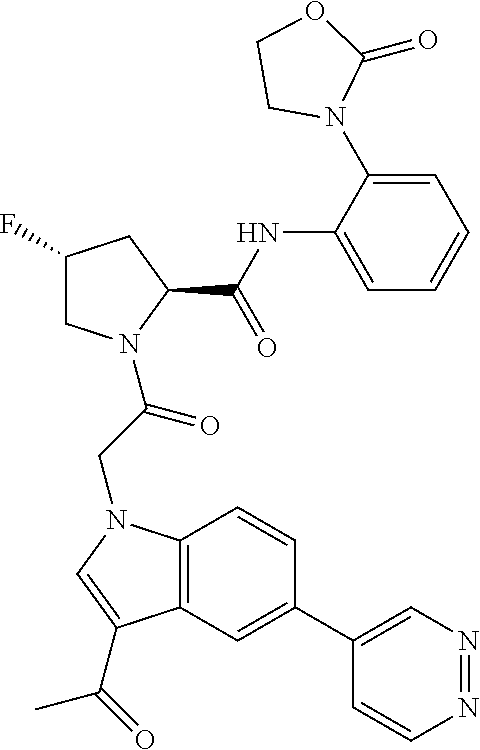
C1(F)CN(C(CN2C3=C(C=C(C4=CN=NC=C4)C=C3)C(C(C)=O)=C2)=O)C(C(NC2=CC=CC=C2N2CCOC2=O)=O)C1
